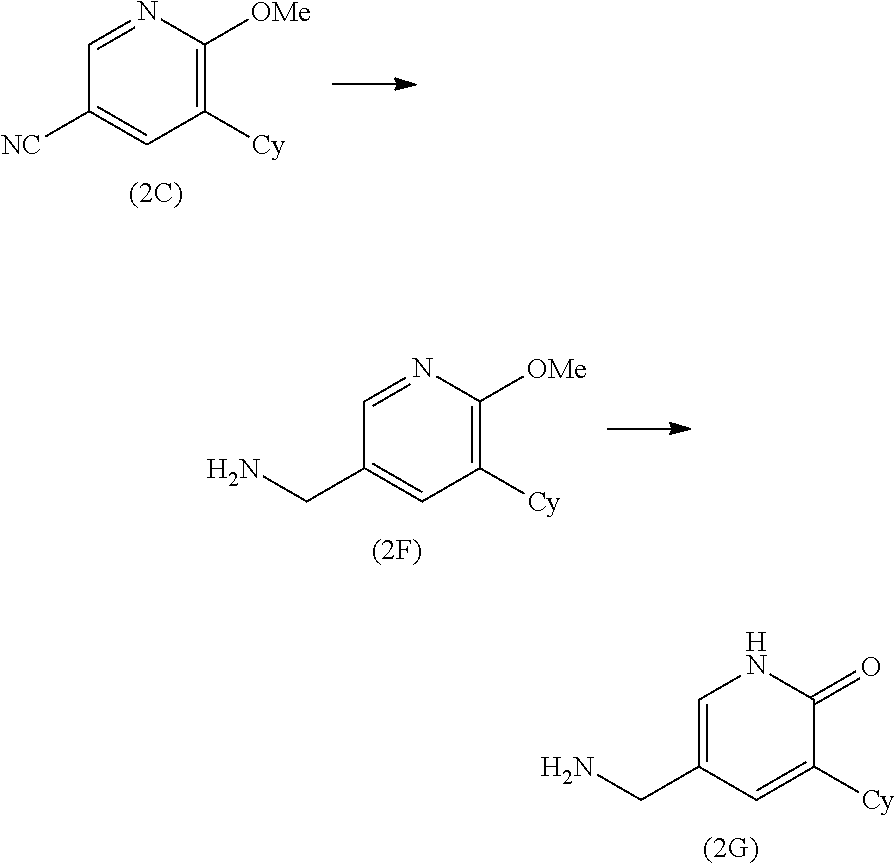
C1=NC([OMe])=C([Cy])C=C1[NC].C1=NC([OMe])=C([Cy])C=C1CN.C1=C(CN)C=C([Cy])C(=O)N1
